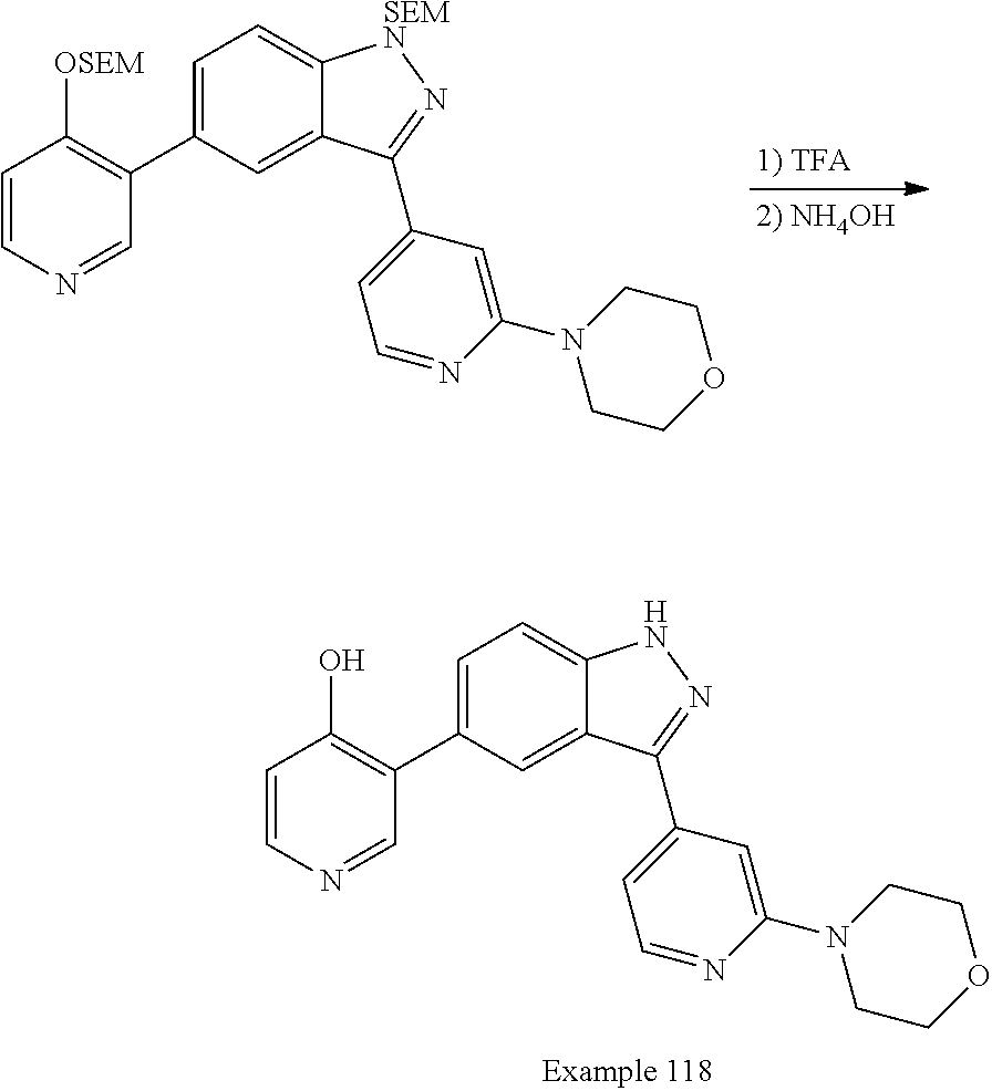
C1=CN=CC(C2=CC=C3C(=C2)C(C2=CC=NC(N4CCOCC4)=C2)=NN3)=C1O.C1=CN=CC(C2=CC=C3C(=C2)C(C2=CC=NC(N4CCOCC4)=C2)=N[SEMN]3)=C1[OSEM]
